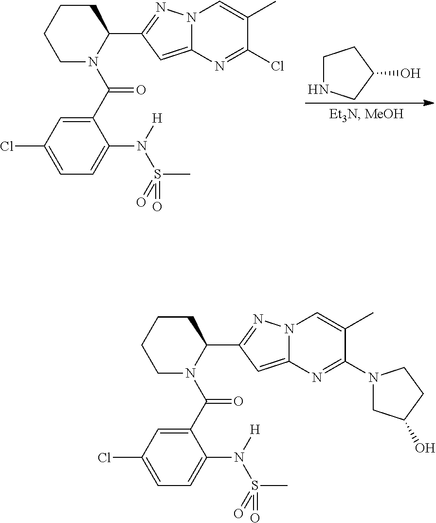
C1N(C(C2=CC(Cl)=CC=C2N(S(=O)(C)=O)[H])=O)C(C2=NN3C(=C2)N=C(N2CC(O)CC2)C(C)=C3)CCC1.C1N(C(C2=CC(Cl)=CC=C2N(S(=O)(C)=O)[H])=O)C(C2=NN3C(=C2)N=C(Cl)C(C)=C3)CCC1.C1NCC(O)C1
